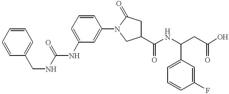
C1=CC=CC(CNC(=O)NC2=CC=CC(N3C(=O)CC(C(NC(C4=CC=CC(F)=C4)CC(O)=O)=O)C3)=C2)=C1
